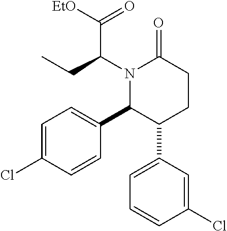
N1(C(CC)C([EtO])=O)C(C2=CC=C(Cl)C=C2)C(C2=CC=CC(Cl)=C2)CCC1=O
